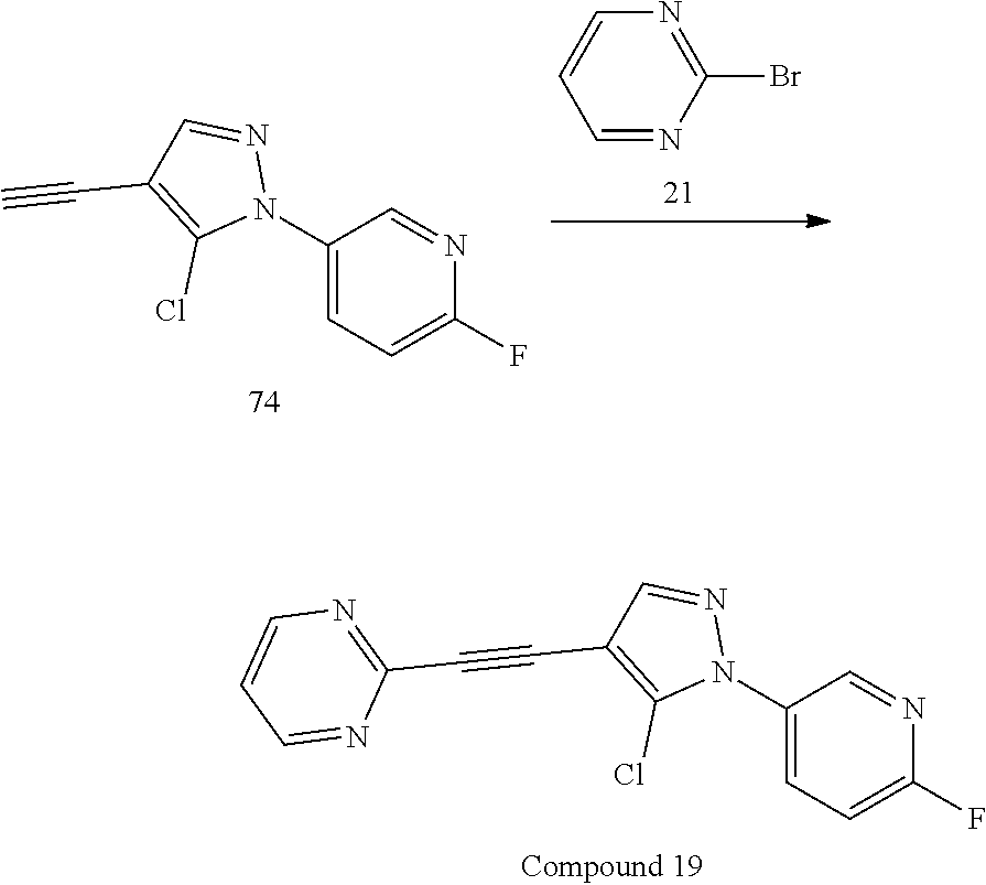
C1(N2N=CC(C#CC3=NC=CC=N3)=C2Cl)=CC=C(F)N=C1.C1(N2N=CC(C#C)=C2Cl)=CC=C(F)N=C1.N1=C(Br)N=CC=C1
